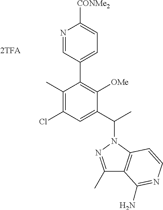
N1=CC(C2=C([OMe])C(C(C)N3C4=C(C(C)=N3)C(N)=NC=C4)=CC(Cl)=C2C)=CC=C1[CONMe2]
